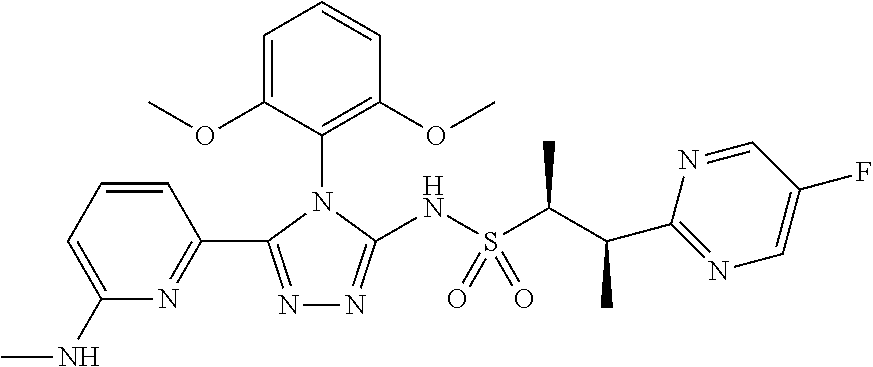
C1(N2C(NS(=O)(C(C)C(C)C3=NC=C(F)C=N3)=O)=NN=C2C2=NC(NC)=CC=C2)=C(OC)C=CC=C1OC
